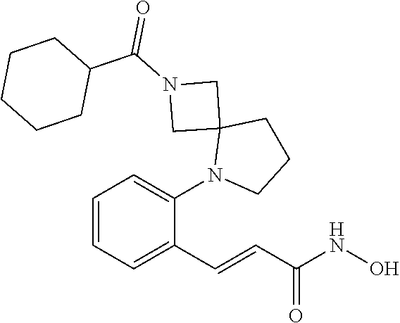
C(C(=O)NO)=CC1=CC=CC=C1N1CCCC12CN(C(C1CCCCC1)=O)C2
